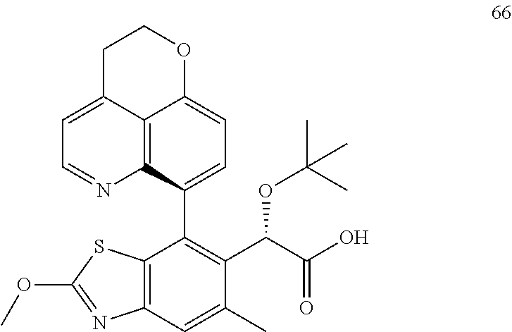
C1C2=CC=NC3=C2C(=CC=C3C2=C(C(OC(C)(C)C)C(=O)O)C(C)=CC3=C2SC(OC)=N3)OC1
